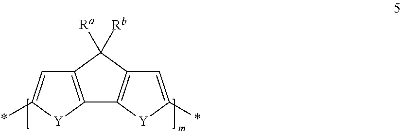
C12=C([Y]C(*)=C1)C1=C(C=C(*)[Y]1)C2([Ra])[Rb]
